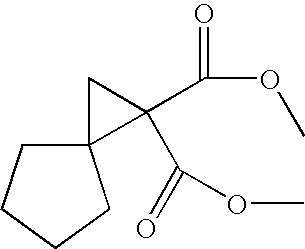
C12(CCCC1)C(C(OC)=O)(C(OC)=O)C2
